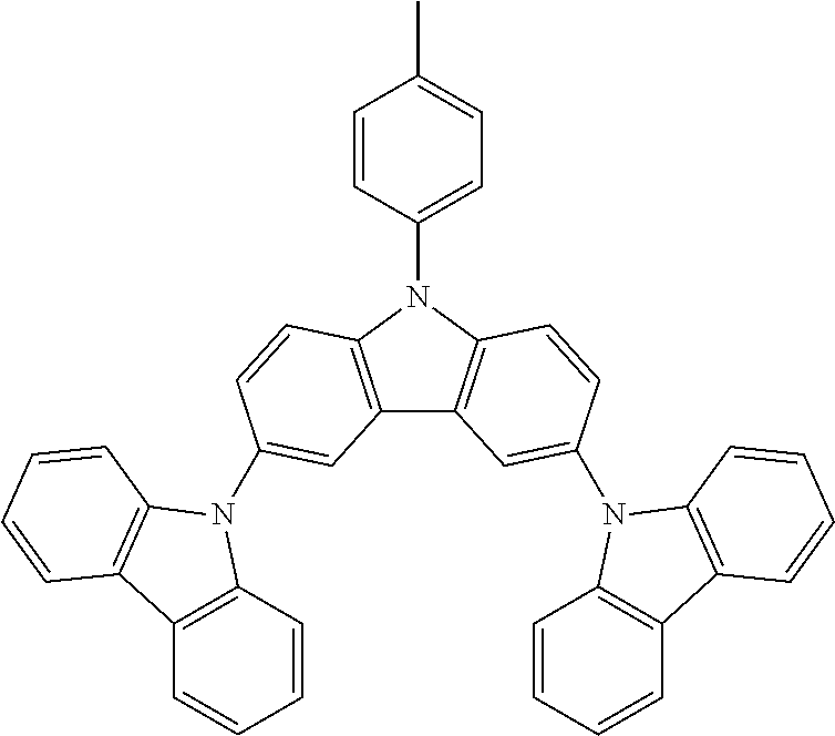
C12=C(N(C3=CC=C(C)C=C3)C3=C1C=C(N1C4=C(C=CC=C4)C4=C1C=CC=C4)C=C3)C=CC(N1C3=C(C=CC=C3)C3=C1C=CC=C3)=C2
